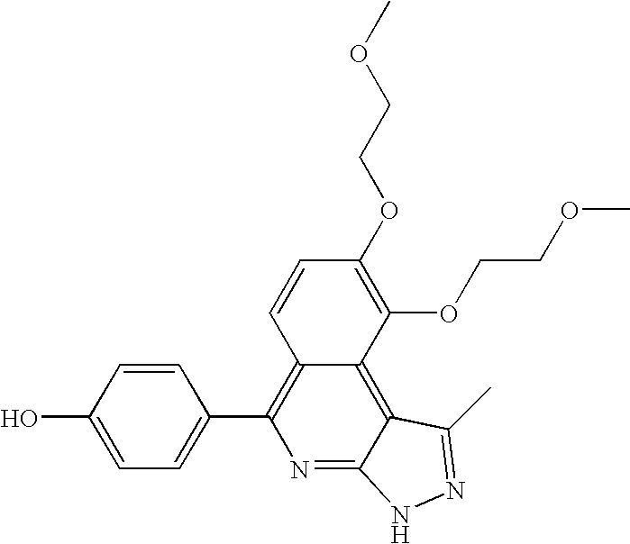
C1=C(O)C=CC(C2=C3C(=C4C(=N2)NN=C4C)C(OCCOC)=C(OCCOC)C=C3)=C1
